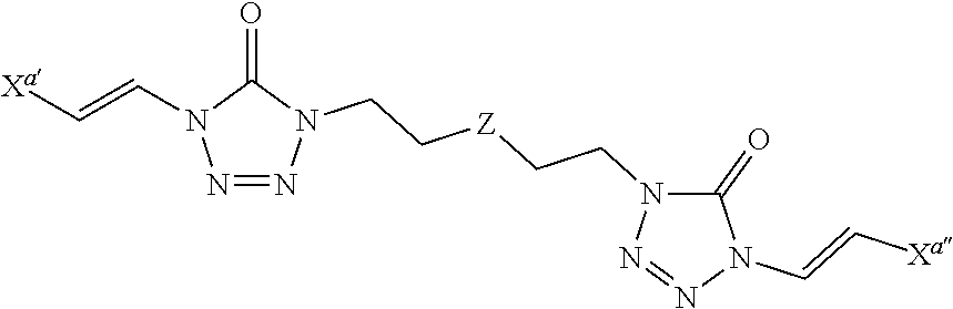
N1=NN(CC[Z]CCN2C(=O)N(C=C[Xa])N=N2)C(=O)N1C=C[Xa]
